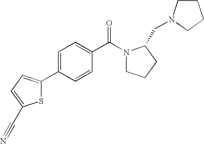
S1C(C2=CC=C(C(=O)N3CCCC3CN3CCCC3)C=C2)=CC=C1C#N
